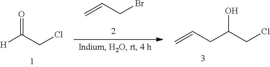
O=C(CCl)[H].C=CCBr.C(CC(CCl)O)=C
